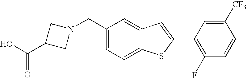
C1=C(CN2CC(C(O)=O)C2)C=C2C(=C1)SC(C1=C(F)C=CC([CF3])=C1)=C2
